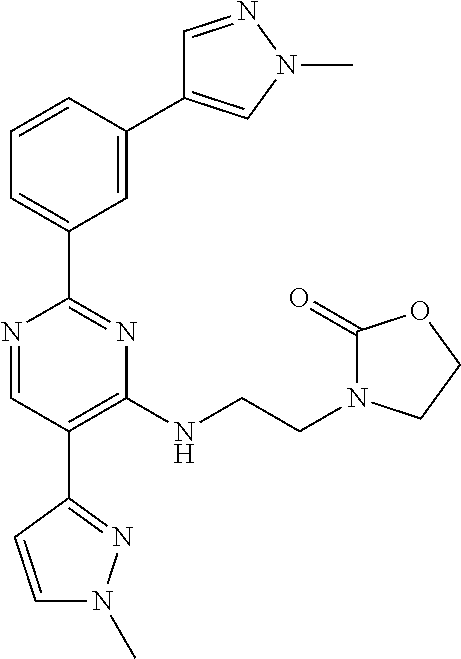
N1=CC(C2=NN(C)C=C2)=C(NCCN2C(=O)OCC2)N=C1C1=CC=CC(C2=CN(C)N=C2)=C1
